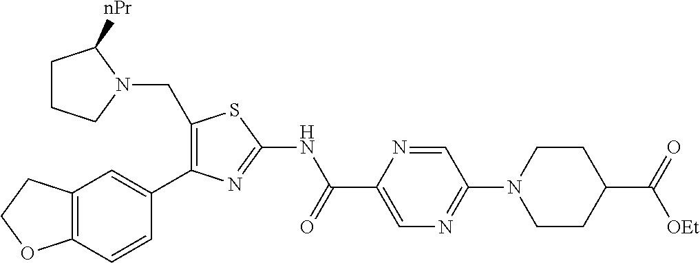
C12=C(C=CC(C3=C(CN4CCCC4[nPr])SC(NC(C4=CN=C(N5CCC(C(=O)[OEt])CC5)C=N4)=O)=N3)=C1)OCC2
